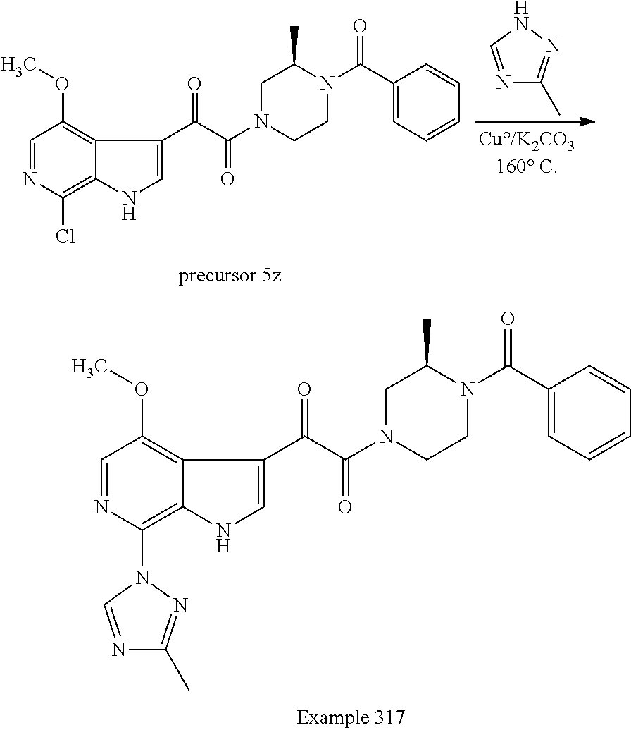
C1=NC(N2C=NC(C)=N2)=C2C(=C1OC)C(C(C(N1CCN(C(C3=CC=CC=C3)=O)C(C)C1)=O)=O)=CN2.N1=CNN=C1C.C1=NC(Cl)=C2C(=C1OC)C(C(C(N1CCN(C(C3=CC=CC=C3)=O)C(C)C1)=O)=O)=CN2
